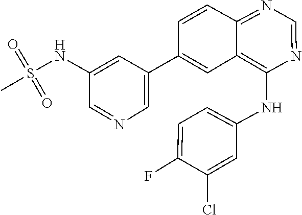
O=S(=O)(NC1=CC(C2=CC3=C(NC4=CC=C(F)C(Cl)=C4)N=CN=C3C=C2)=CN=C1)C
